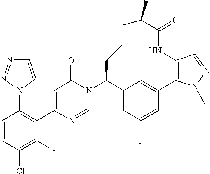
C1=CC(Cl)=C(F)C(C2=CC(=O)N(C3C4=CC(F)=CC(=C4)C4=C(C=NN4C)NC(=O)C(C)CCC3)C=N2)=C1N1C=CN=N1
